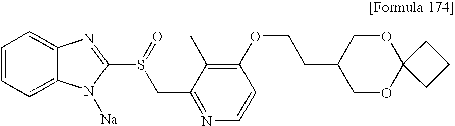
C1=CC=C2C(=C1)N=C(S(=O)CC1=NC=CC(OCCC3COC4(OC3)CCC4)=C1C)N2[Na]
